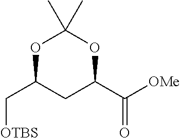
O1C(C[OTBS])CC(C([OMe])=O)OC1(C)C
